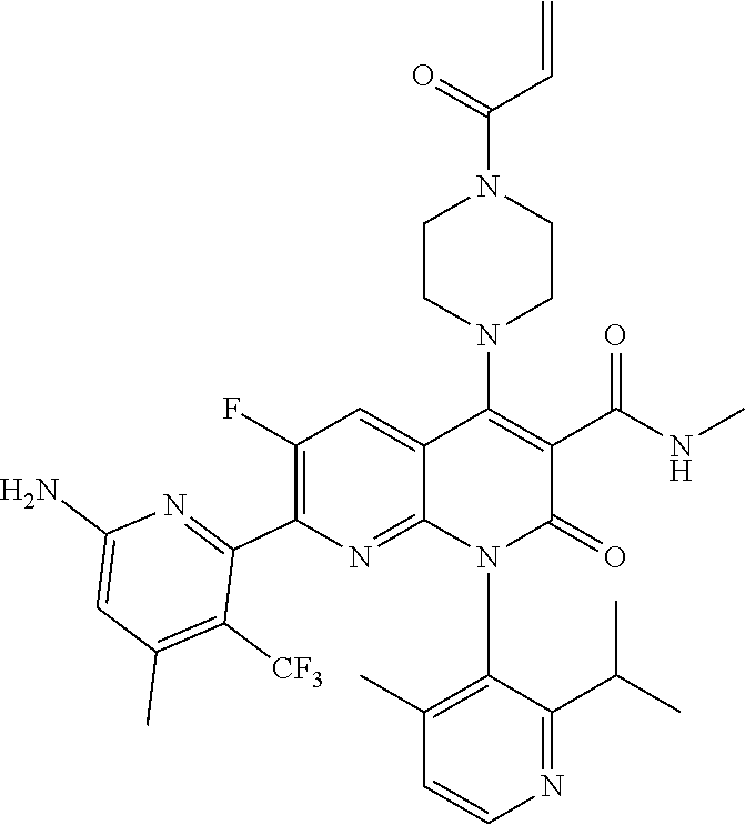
C1(N2C3=NC(C4=NC(N)=CC(C)=C4[CF3])=C(F)C=C3C(N3CCN(C(C=C)=O)CC3)=C(C(NC)=O)C2=O)=C(C)C=CN=C1C(C)C
